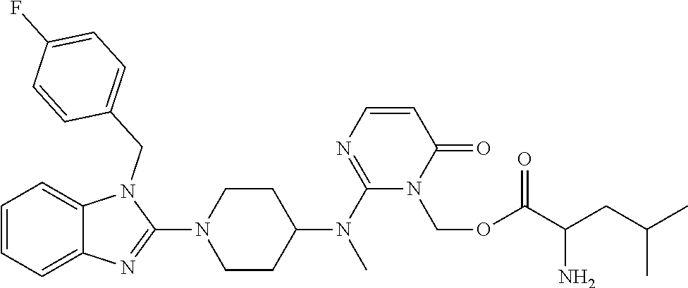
C1=CC=C2C(=C1)N(CC1=CC=C(F)C=C1)C(N1CCC(N(C)C3=NC=CC(=O)N3COC(=O)C(N)CC(C)C)CC1)=N2
